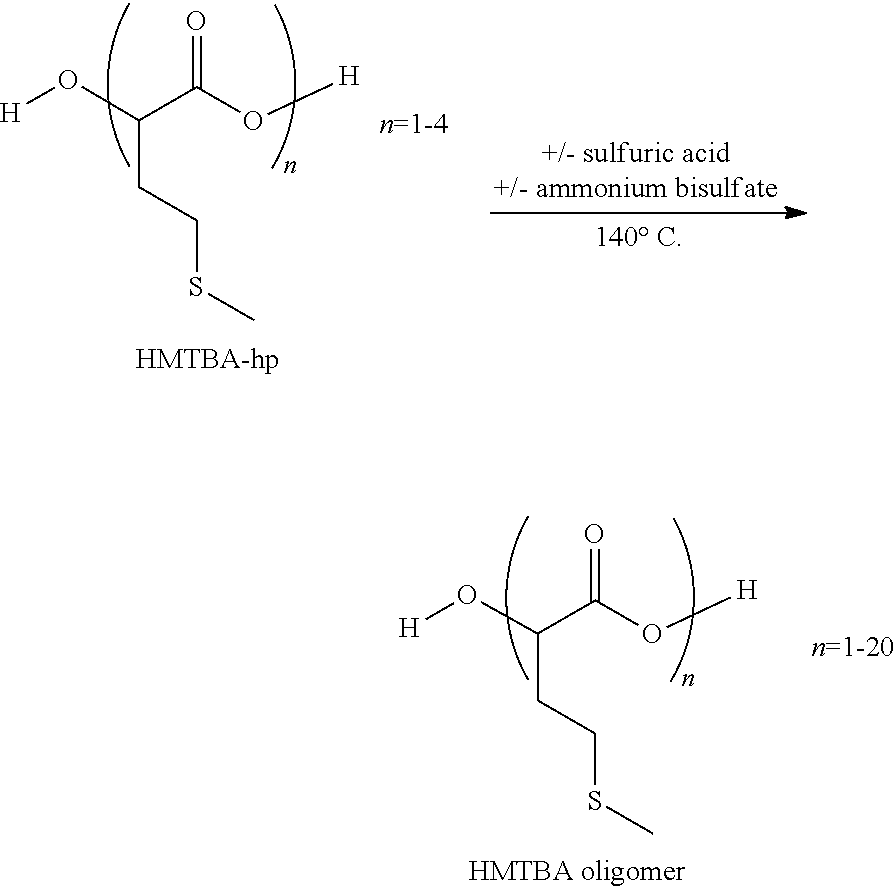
[H]OC(C(O[H])=O)CCSC.[H]OC(C(O[H])=O)CCSC
